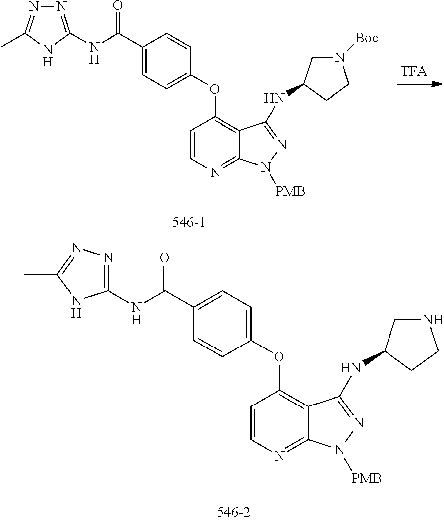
C1(OC2=C3C(=NC=C2)N([PMB])N=C3NC2CN([Boc])CC2)=CC=C(C(NC2=NN=C(C)N2)=O)C=C1.C1(OC2=C3C(=NC=C2)N([PMB])N=C3NC2CNCC2)=CC=C(C(NC2=NN=C(C)N2)=O)C=C1
